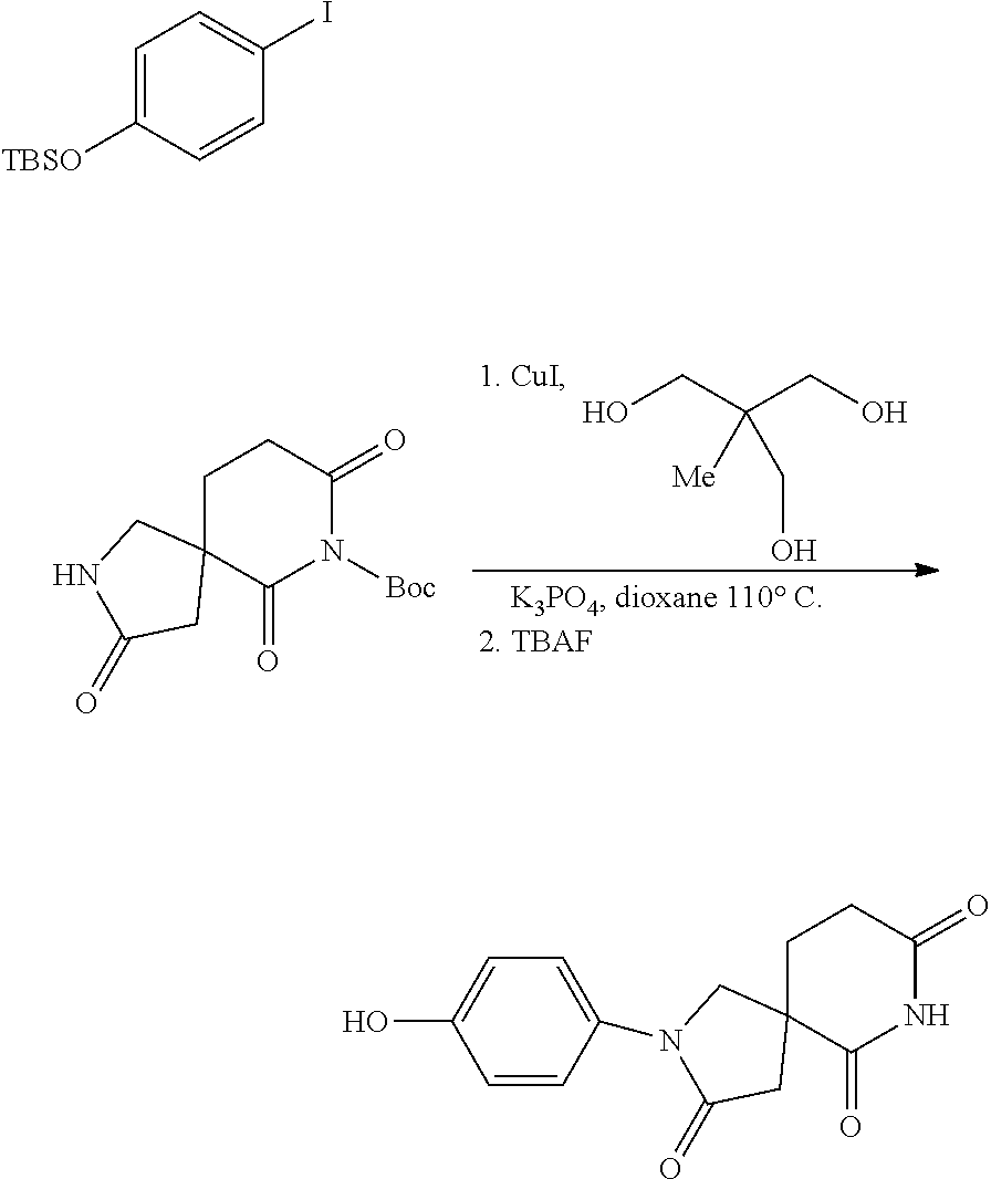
C1C2(C(=O)N([Boc])C(=O)C1)CNC(=O)C2.OCC(CO)([Me])CO.[1. CuI].C1C2(C(=O)NC(=O)C1)CN(C1=CC=C(O)C=C1)C(=O)C2.C1=C([TBSO])C=CC(I)=C1
